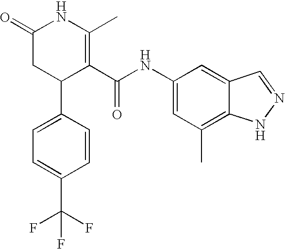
C1=C(C2C(C(NC3=CC(C)=C4C(=C3)C=NN4)=O)=C(C)NC(=O)C2)C=CC(C(F)(F)F)=C1
